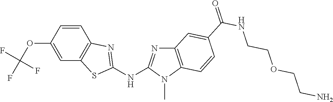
C1(OC(F)(F)F)=CC2=C(C=C1)N=C(NC1=NC3=C(N1C)C=CC(C(NCCOCCN)=O)=C3)S2
